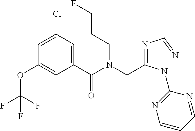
C1(C(N(C(C(=NC=N)NC2=NC=CC=N2)C)CCCF)=O)=CC(Cl)=CC(OC(F)(F)F)=C1
